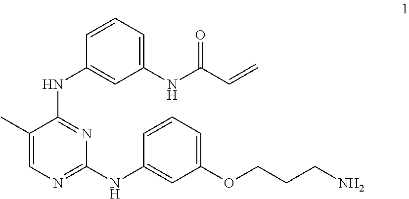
C1(C)=CN=C(NC2=CC(OCCCN)=CC=C2)N=C1NC1=CC(NC(C=C)=O)=CC=C1
